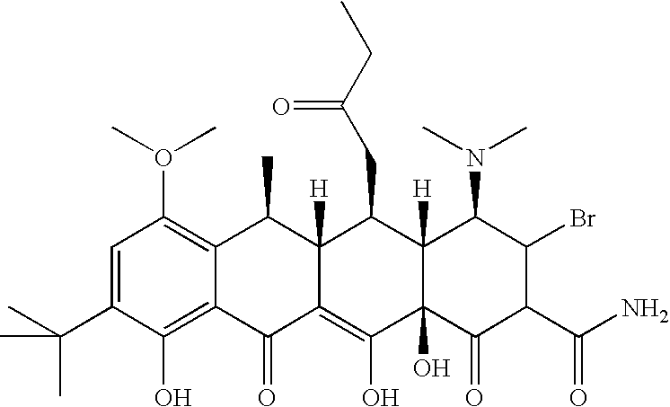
C1=C(C(C)(C)C)C(O)=C2C(=C1O(C)C)C(C)C1([H])C(=C(O)C3(O)C([H])(C1CC(CC)=O)C(N(C)C)C(Br)C(C(N)=O)C3=O)C2=O
